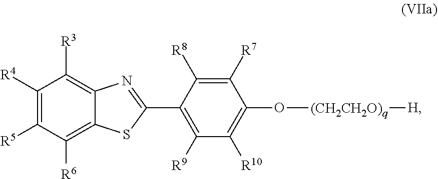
C1([R6])=C2C(=C([R3])C([R4])=C1[R5])N=C(C1=C([R9])C([R10])=C(O[(CH2CH2O)q][H])C([R7])=C1[R8])S2
